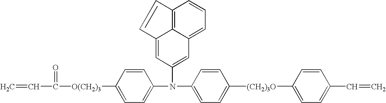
C=CC(=O)[O(CH2)3]C1=CC=C(N(C2=CC=C([(CH2)3O]C3=CC=C(C=C)C=C3)C=C2)C2=CC3=CC=CC4=C3C(=C2)C=C4)C=C1
